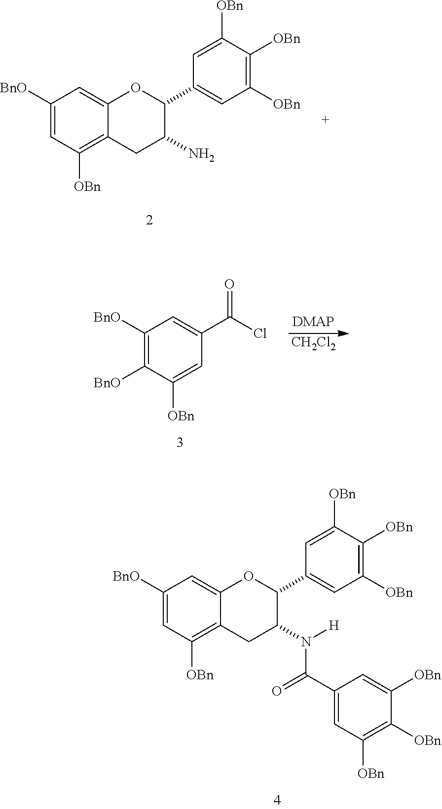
C1(C(N(C2CC3=C([OBn])C=C([BnO])C=C3OC2C2=CC([OBn])=C([OBn])C([OBn])=C2)[H])=O)=CC([OBn])=C([OBn])C([OBn])=C1.C1([BnO])=CC([OBn])=C2C(=C1)OC(C1=CC([OBn])=C([OBn])C([OBn])=C1)C(N)C2.C1([BnO])=C([BnO])C([OBn])=CC(C(Cl)=O)=C1.[CH2Cl2]
